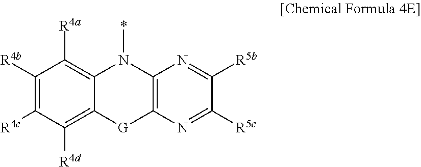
C1([R4b])=C([R4c])C([R4d])=C2C(=C1[R4a])N(*)C1=C([G]2)N=C([R5c])C([R5b])=N1
